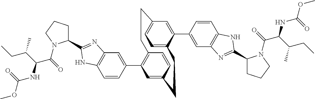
C1=CC(C2=C3C=CC(=C2)CCC2=CC=C(C=C2C2=CC4=C(C=C2)NC(C2CCCN2C(C(NC(OC)=O)C(C)CC)=O)=N4)CC3)=CC2=C1NC(C1CCCN1C(C(NC(OC)=O)C(C)CC)=O)=N2
